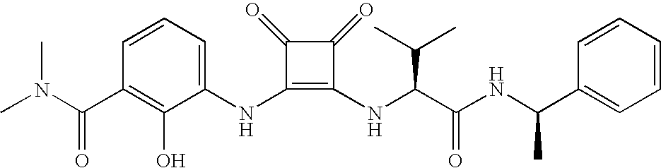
CN(C(C1=C(O)C(NC2=C(NC(C(NC(C)C3=CC=CC=C3)=O)C(C)C)C(=O)C2=O)=CC=C1)=O)C
